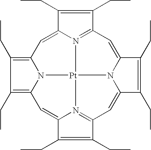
C1(CC)=C2N3C(=C1CC)C=C1N4=C(C(CC)=C1CC)C=C1N5[Pt]34N3=C(C=C5C(CC)=C1CC)C(CC)=C(CC)C3=C2
